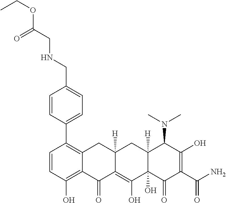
C1(C2=C3C(=C(O)C=C2)C(=O)C2=C(O)C4(O)C([H])(CC2([H])C3)C(N(C)C)C(O)=C(C(N)=O)C4=O)=CC=C(CNCC(OCC)=O)C=C1
